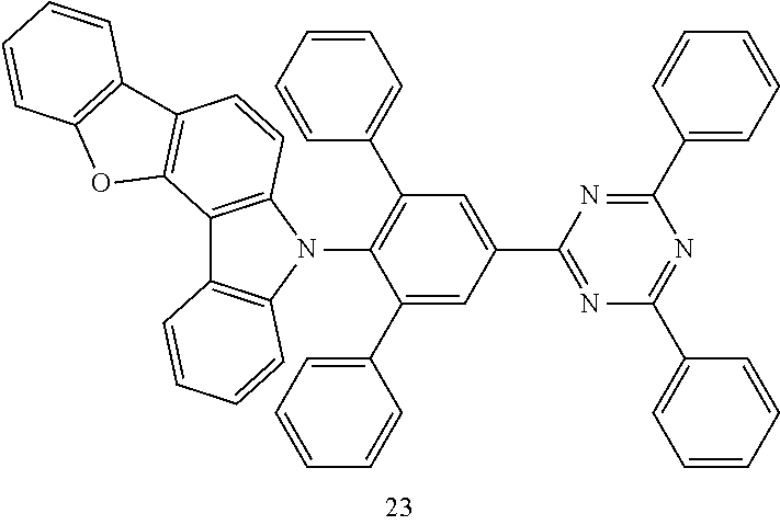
N1=C(C2=CC(C3=CC=CC=C3)=C(N3C4=C(C5=C3C=CC=C5)C3=C(C=C4)C4=C(O3)C=CC=C4)C(C3=CC=CC=C3)=C2)N=C(C2=CC=CC=C2)N=C1C1=CC=CC=C1
